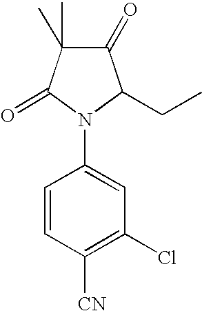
C1=CC([CN])=C(Cl)C=C1N1C(CC)C(=O)C(C)(C)C1=O
